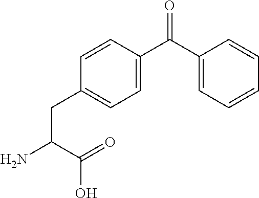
C(C(=O)O)(N)CC1=CC=C(C(C2=CC=CC=C2)=O)C=C1
